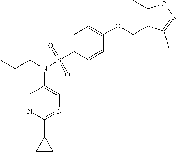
C1=C(OCC2=C(C)ON=C2C)C=CC(S(N(CC(C)C)C2=CN=C(C3CC3)N=C2)(=O)=O)=C1
